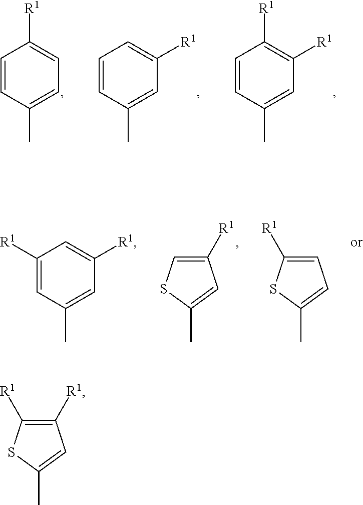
C1=CC(C)=CC=C1[R1].C1=CC(C)=CC([R1])=C1.C1=CC(C)=CC([R1])=C1[R1].C1([R1])=CSC(C)=C1.C1([R1])=CC(C)=CC([R1])=C1.C1=C([R1])SC(C)=C1.C1([R1])=C([R1])SC(C)=C1
